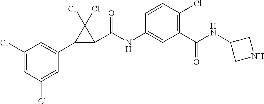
C1(Cl)=CC(Cl)=CC(C2C(C(NC3=CC(C(NC4CNC4)=O)=C(Cl)C=C3)=O)C2(Cl)Cl)=C1
